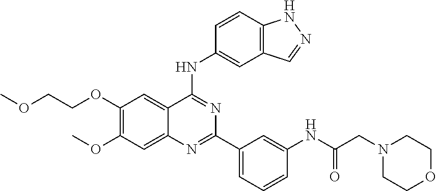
C1(OCCOC)=C(OC)C=C2C(=C1)C(NC1=CC3=C(C=C1)NN=C3)=NC(C1=CC=CC(NC(CN3CCOCC3)=O)=C1)=N2
